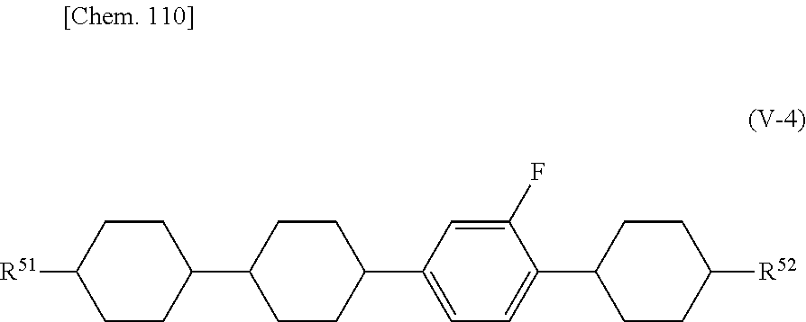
[R51]C1CCC(C2CCC(C3=CC=C(C4CCC([R52])CC4)C(F)=C3)CC2)CC1
